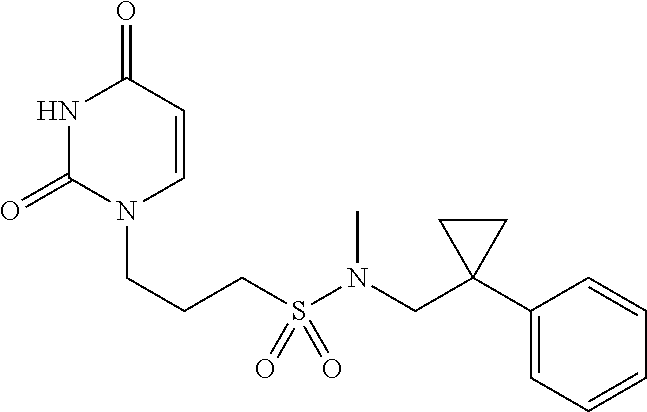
N1C(=O)N(CCCS(N(CC2(C3=CC=CC=C3)CC2)C)(=O)=O)C=CC1=O
